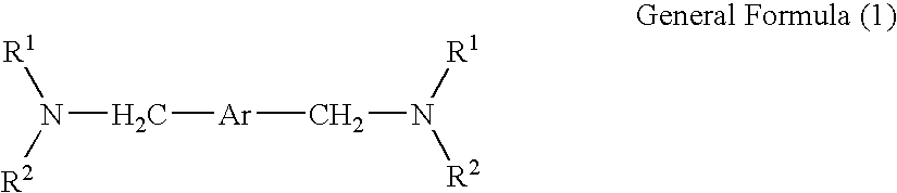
N(C[Ar]CN([R1])[R2])([R1])[R2]
